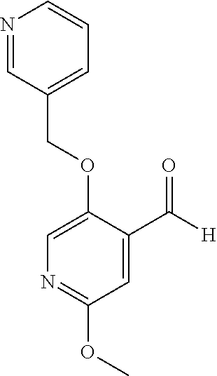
C(OC1=CN=C(OC)C=C1C([H])=O)C1=CC=CN=C1
